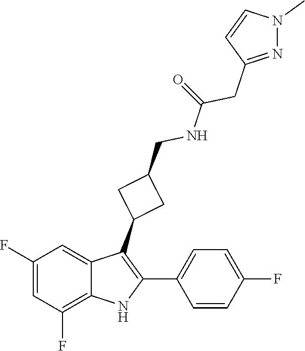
N1=C(CC(=O)NCC2CC(C3=C(C4=CC=C(F)C=C4)NC4=C(F)C=C(F)C=C34)C2)C=CN1C
